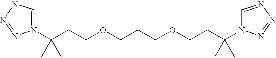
C(CCOCCCOCCC(C)(C)N1C=NN=N1)(C)(C)N1=CNN=N1
